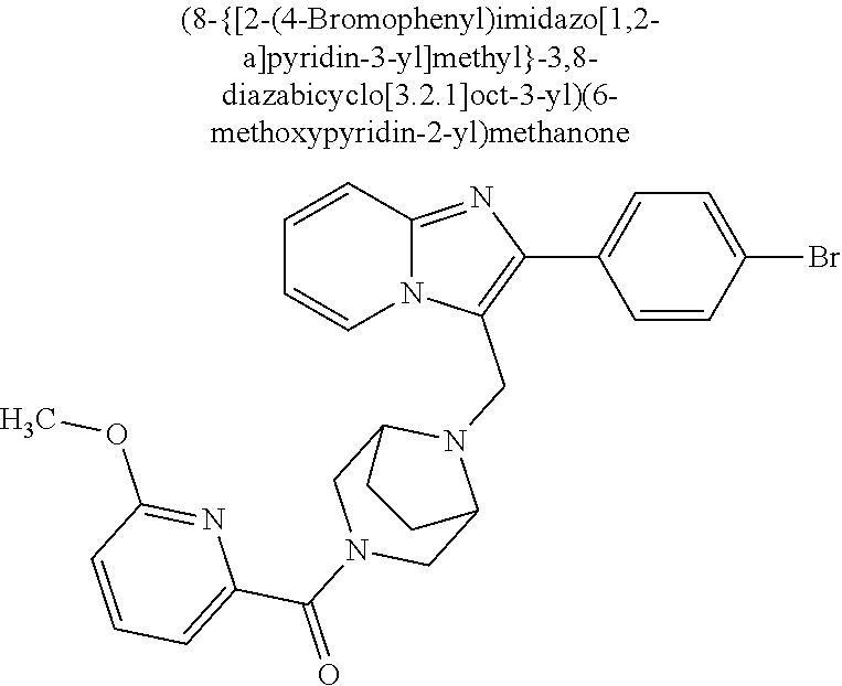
N12C(=NC(C3=CC=C(Br)C=C3)=C1CN1C3CN(C(=O)C4=CC=CC(OC)=N4)CC1CC3)C=CC=C2
